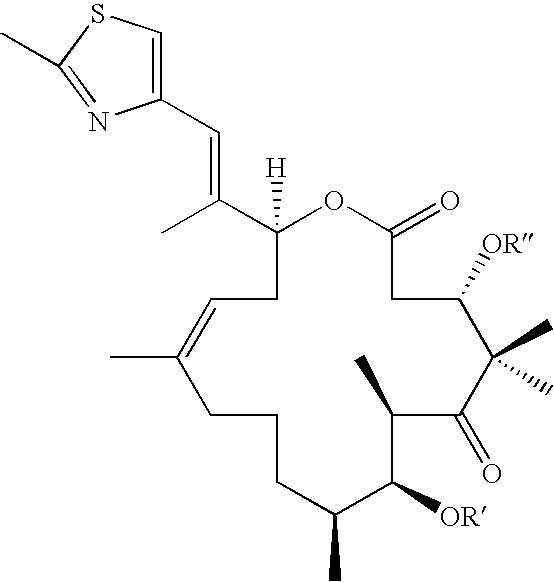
C1([H])(C(C)=CC2=CSC(C)=N2)OC(=O)CC([OR])C(C)(C)C(=O)C(C)C([OR])C(C)CCCC(C)=CC1
